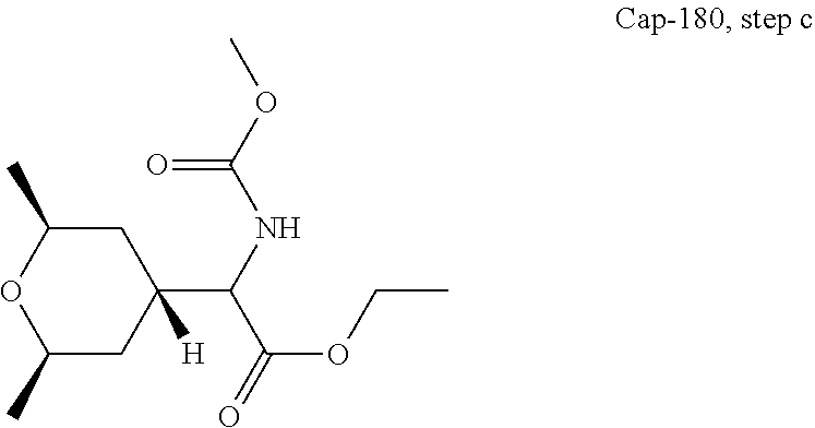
O1C(C)CC(C(NC(OC)=O)C(=O)OCC)([H])CC1C
